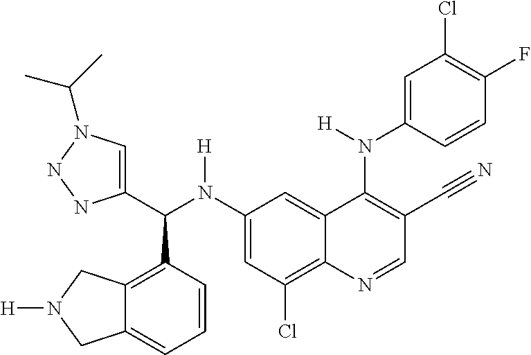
C1(N(C(C2=CN(C(C)C)NN2)C2=C3C(=CC=C2)CN([H])C3)[H])=CC(Cl)=C2C(=C1)C(N(C1=CC(Cl)=C(F)C=C1)[H])=C(C#N)C=N2
